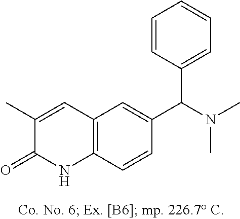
C1(C)=CC2=C(NC1=O)C=CC(C(N(C)C)C1=CC=CC=C1)=C2
